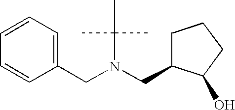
C1C(CN(CC2=CC=CC=C2)C(C)(C)C)C(O)CC1
